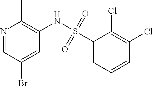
N1=CC(Br)=CC(NS(C2=CC=CC(Cl)=C2Cl)(=O)=O)=C1C
